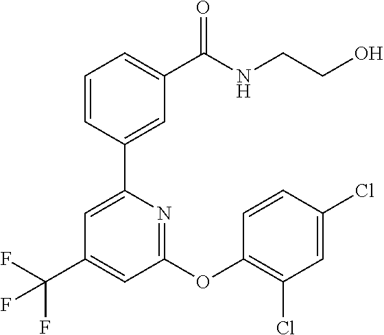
C1=CC(C2=CC(C(F)(F)F)=CC(OC3=C(Cl)C=C(Cl)C=C3)=N2)=CC(C(NCCO)=O)=C1
